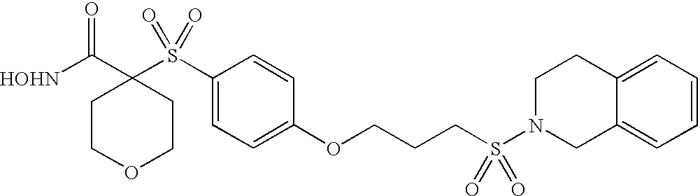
[HOHN]C(C1(S(C2=CC=C(OCCCS(N3CC4=CC=CC=C4CC3)(=O)=O)C=C2)(=O)=O)CCOCC1)=O
